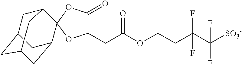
C(C(OCCC(C([SO3-])(F)F)(F)F)=O)C1C(=O)OC2(O1)C1CC3CC(CC2C3)C1
